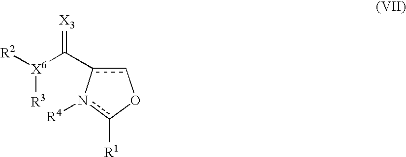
c1c(C([X6]([R2])[R3])=[X3])-n([R4])c([R1])O1
